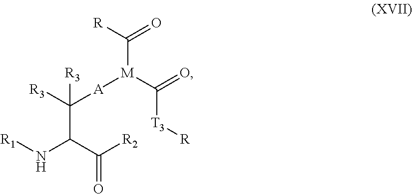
[R1]NC(C([R2])=O)C([A][M](C([T3][R])=O)C([R])=O)([R3])[R3]
